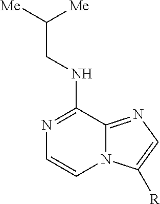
C1=CN2C(=NC=C2[R])C(NCC([Me])[Me])=N1
